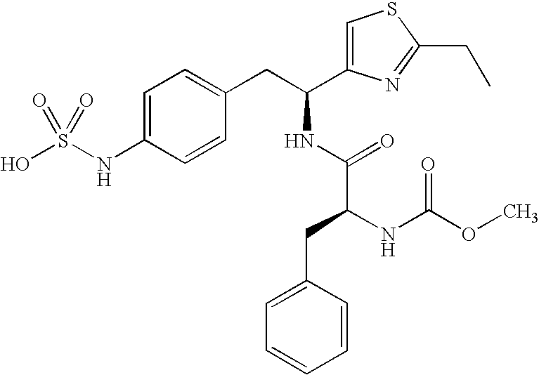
C1=C(NS(O)(=O)=O)C=CC(CC(C2=CSC(CC)=N2)NC(=O)C(NC(OC)=O)CC2=CC=CC=C2)=C1
